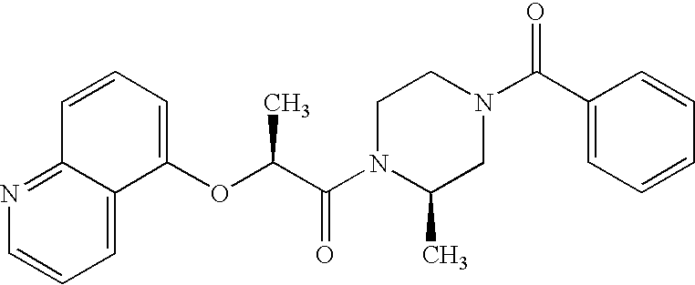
N1(C(C(OC2=CC=CC3=NC=CC=C23)C)=O)CCN(C(C2=CC=CC=C2)=O)CC1C
